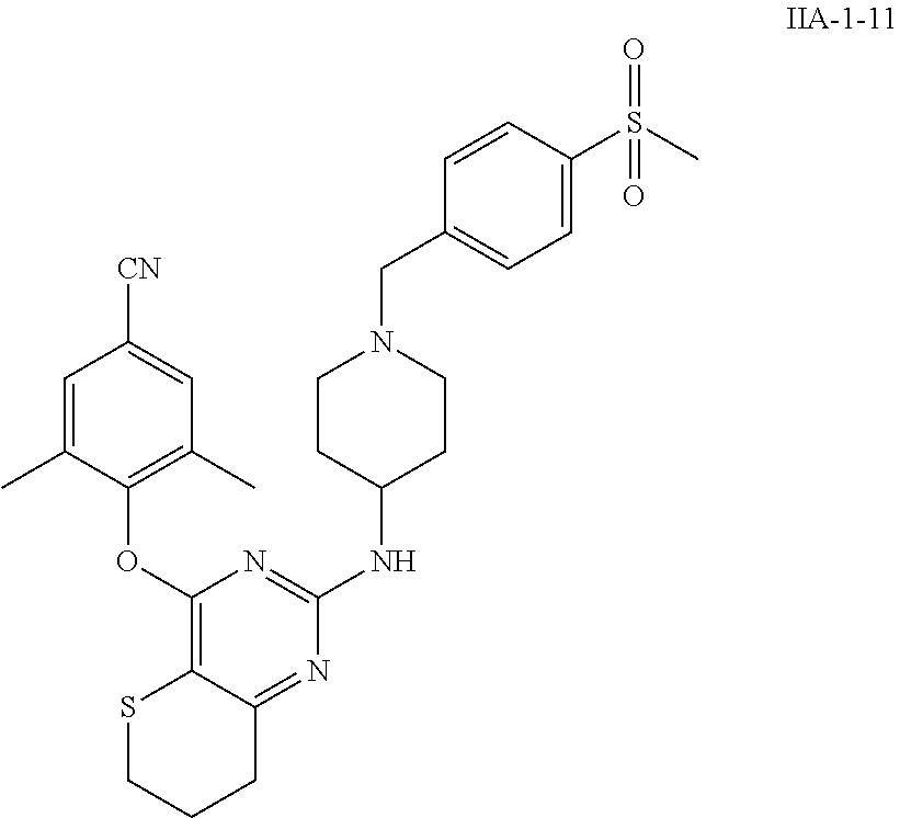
C1(OC2=C(C)C=C([CN])C=C2C)=C2C(=NC(NC3CCN(CC4=CC=C(S(C)(=O)=O)C=C4)CC3)=N1)CCCS2
